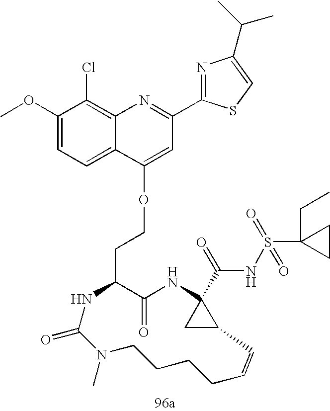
C1(=O)C(CCOC2=CC(C3=NC(C(C)C)=CS3)=NC3=C(Cl)C(OC)=CC=C32)NC(=O)N(C)CCCCC=CC2CC2(C(=O)NS(C2(CC)CC2)(=O)=O)N1
